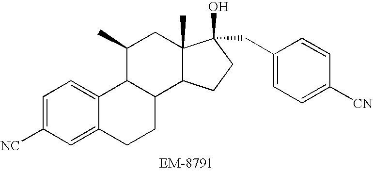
C1=C([NC])C=C2C(=C1)C1C(CC2)C2C(C)(CC1C)C(O)(CC1=CC=C([CN])C=C1)CC2
